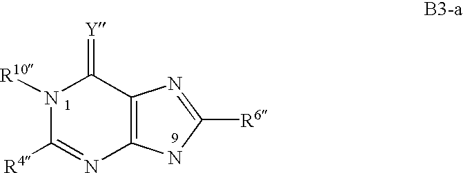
N1([R10])C([R4])=NC2=C(C1=[Y])N=C([R6])N2
